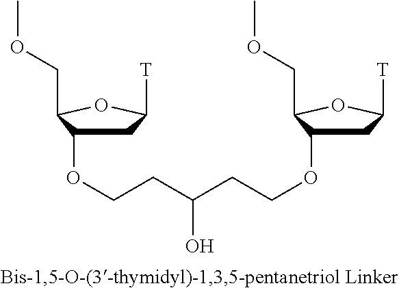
C1C(OCCC(CCOC2CC([T])OC2COC)O)C(COC)OC1[T]
